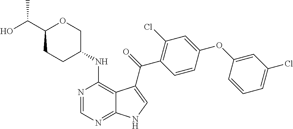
C1(C(O)C)CCC(NC2=C3C(=NC=N2)NC=C3C(=O)C2=C(Cl)C=C(OC3=CC(Cl)=CC=C3)C=C2)CO1
